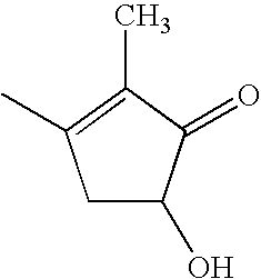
C1C(O)C(=O)C(C)=C1C
